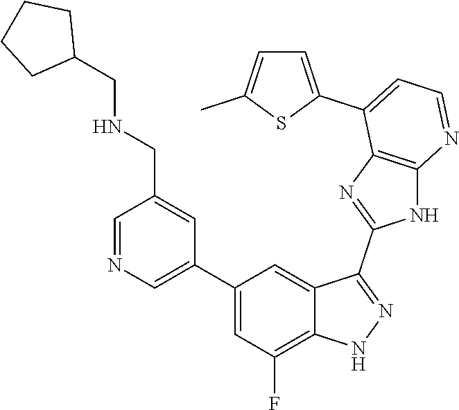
C1=NC=C(C2=CC(F)=C3C(=C2)C(C2=NC4=C(N2)N=CC=C4C2=CC=C(C)S2)=NN3)C=C1CNCC1CCCC1
